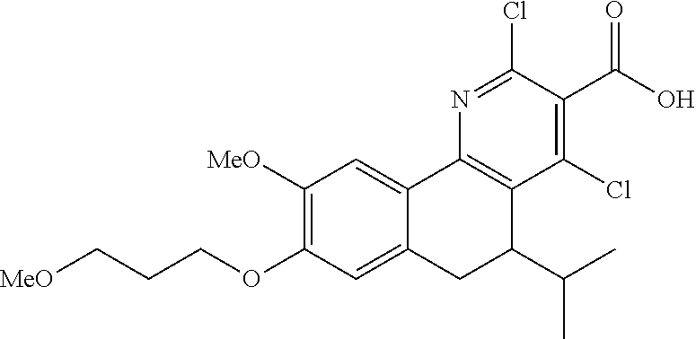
[MeO]C1=C(OCCC[MeO])C=C2C(=C1)C1=C(C(Cl)=C(C(=O)O)C(Cl)=N1)C(C(C)C)C2
